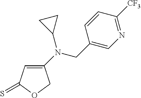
C1(N(CC2=CN=C([CF3])C=C2)C2CC2)=CC(=S)OC1
